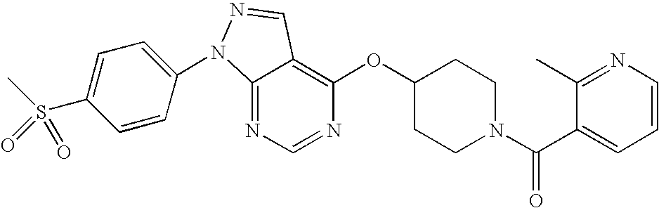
C12=NC=NC(OC3CCN(C(C4=CC=CN=C4C)=O)CC3)=C1C=NN2C1=CC=C(S(C)(=O)=O)C=C1
